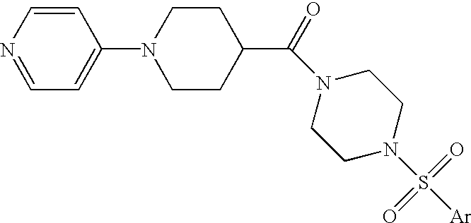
C1=CN=CC=C1N1CCC(C(=O)N2CCN(S([Ar])(=O)=O)CC2)CC1
